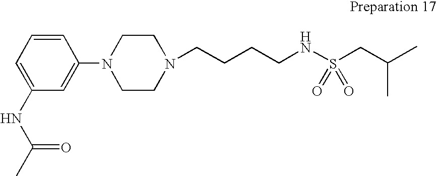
N1(CCCCNS(CC(C)C)(=O)=O)CCN(C2=CC(NC(C)=O)=CC=C2)CC1
